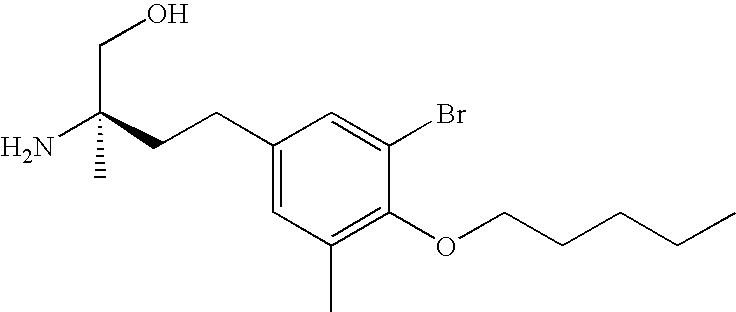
C1(CCC(N)(CO)C)=CC(C)=C(OCCCCC)C(Br)=C1
